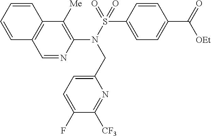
C1=NC(N(S(=O)(C2=CC=C(C(=O)[OEt])C=C2)=O)CC2=CC=C(F)C([CF3])=N2)=C([Me])C2=C1C=CC=C2
